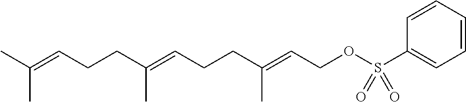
CC(=CCCC(=CCCC(=CCOS(C1=CC=CC=C1)(=O)=O)C)C)C
